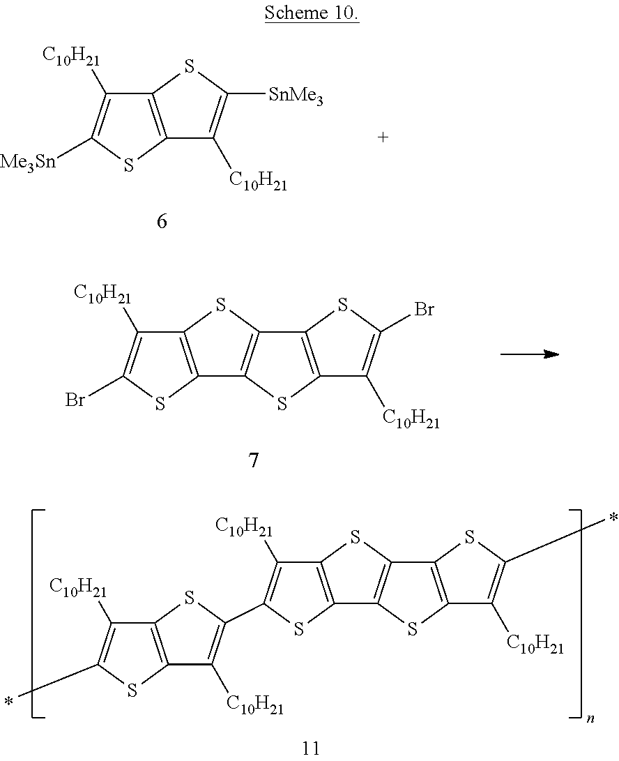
C12=C(SC([Me3Sn])=C1[C10H21])C([C10H21])=C([SnMe3])S2.C12=C(SC(Br)=C1[C10H21])C1=C(S2)C2=C(S1)C([C10H21])=C(Br)S2.C12=C(SC(C3=C([C10H21])C4=C(S3)C([C10H21])=C(C)S4)=C1[C10H21])C1=C(S2)C2=C(S1)C([C10H21])=C(C)S2
